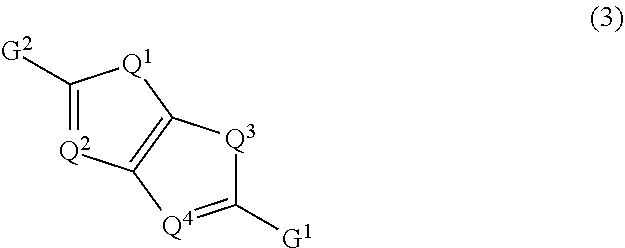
C1([G2])=[Q2]C2=C([Q1]1)[Q3]C([G1])=[Q4]2
